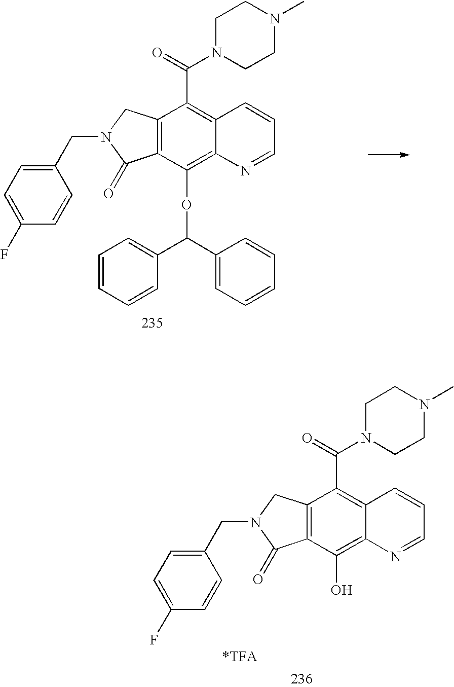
C12=C(C(OC(C3=CC=CC=C3)C3=CC=CC=C3)=C3C(=C1C(=O)N1CCN(C)CC1)C=CC=N3)C(=O)N(CC1=CC=C(F)C=C1)C2.C12=C(C(O)=C3C(=C1C(=O)N1CCN(C)CC1)C=CC=N3)C(=O)N(CC1=CC=C(F)C=C1)C2
